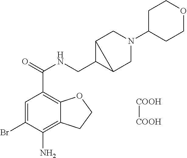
C1=C(Br)C(N)=C2C(=C1C(=O)NCC1C3CN(C4CCOCC4)CC13)OCC2.[COOH][COOH]
